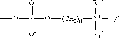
COP(=O)([O-])O[(CH2)t1][N+]([R1])([R2])[R3]
